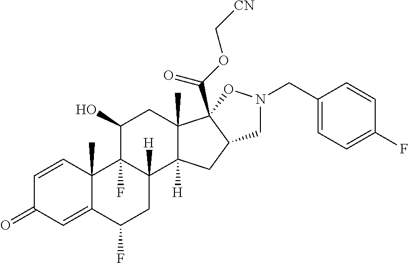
C1=CC2(C)C(=CC1=O)C(F)CC1([H])C2(F)C(O)CC2(C)C1([H])CC1C2(C(OC[CN])=O)ON(CC2=CC=C(F)C=C2)C1
